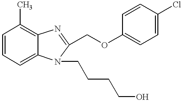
C1=CC=C2C(=C1C)N=C(COC1=CC=C(Cl)C=C1)N2CCCCO
